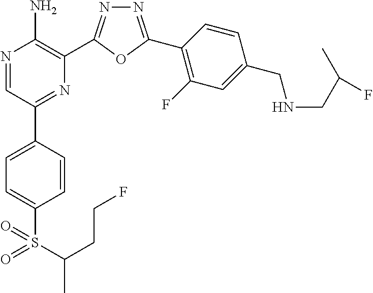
N1=C(C2=C(F)C=C(CNCC(C)F)C=C2)OC(C2=C(N)N=CC(C3=CC=C(S(=O)(=O)C(C)CCF)C=C3)=N2)=N1
